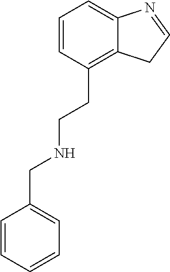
C12=CC=CC(CCNCC3=CC=CC=C3)=C1CC=N2
